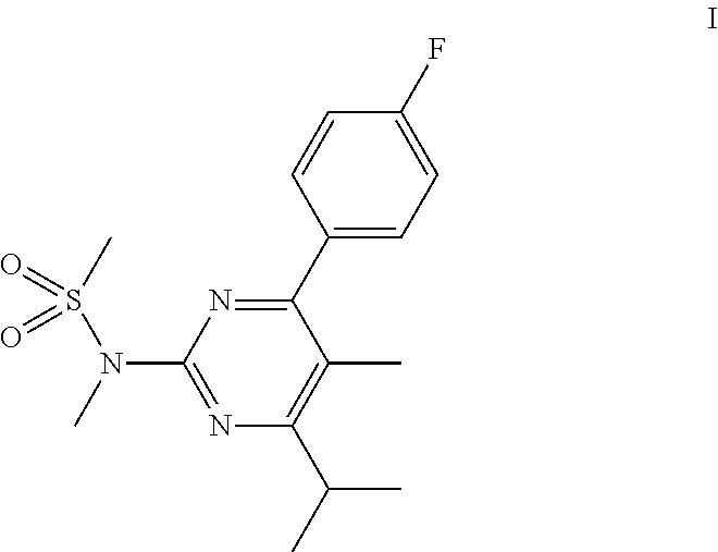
C1(C2=CC=C(F)C=C2)=NC(N(C)S(=O)(=O)C)=NC(C(C)C)=C1C
